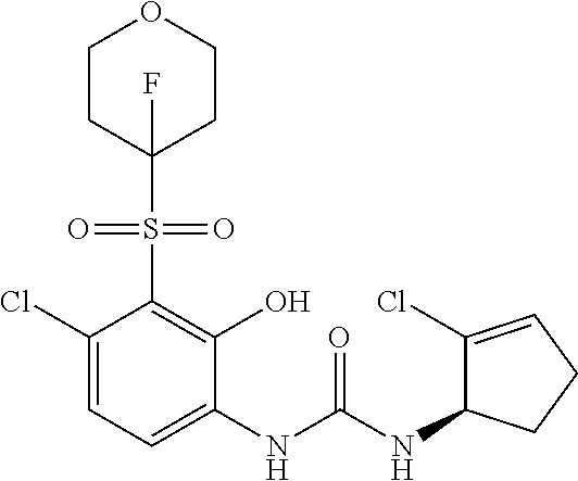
C1(Cl)=CC=C(NC(NC2C(Cl)=CCC2)=O)C(O)=C1S(=O)(=O)C1(F)CCOCC1
